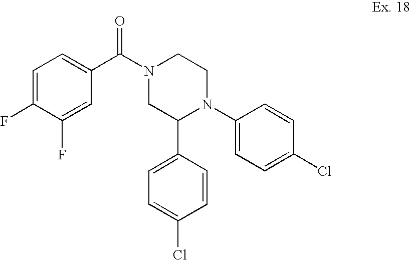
C1=C(F)C(F)=CC(C(N2CC(C3=CC=C(Cl)C=C3)N(C3=CC=C(Cl)C=C3)CC2)=O)=C1
